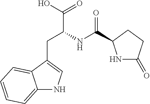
C12=CC=CC=C1C(CC(C(O)=O)NC(=O)C1NC(=O)CC1)=CN2
